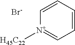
C1=CC=C[N+]([H45C22])=C1.[Br-]
